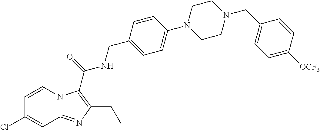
C1=CN2C(=NC(CC)=C2C(=O)NCC2=CC=C(N3CCN(CC4=CC=C([OCF3])C=C4)CC3)C=C2)C=C1Cl
